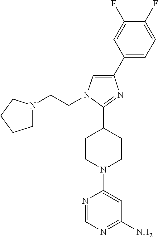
N1=CN=C(N)C=C1N1CCC(C2=NC(C3=CC=C(F)C(F)=C3)=CN2CCN2CCCC2)CC1
